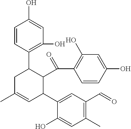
C1=CC(C2CC(C)=CC(C3=CC(C=O)=C(C)C=C3O)C2C(C2=C(O)C=C(O)C=C2)=O)=C(O)C=C1O
